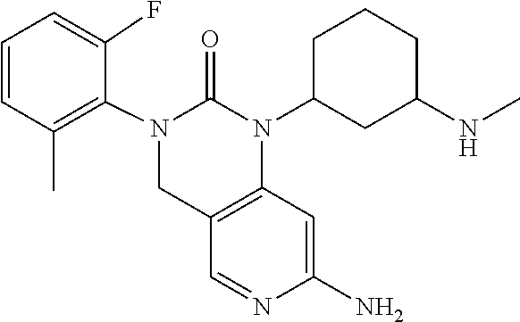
N1=CC2=C(C=C1N)N(C1CC(NC)CCC1)C(=O)N(C1=C(C)C=CC=C1F)C2
